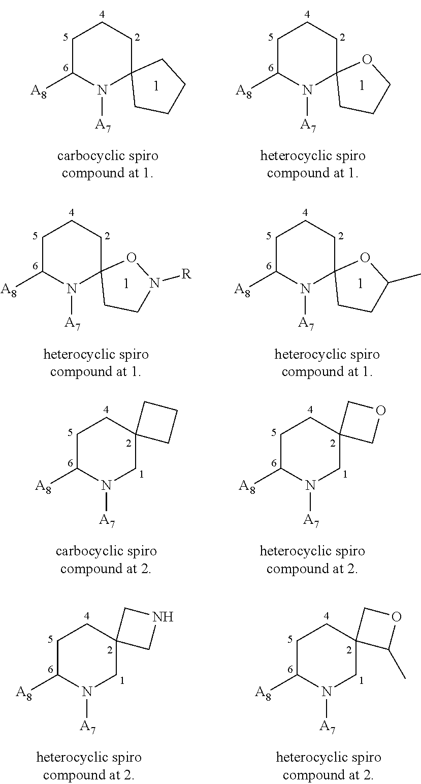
C1C([A8])N([A7])C2(CC1)CCCC2.C1C([A8])N([A7])C2(CC1)CCCO2.C1C([A8])N([A7])C2(CC1)CCN([R])O2.C1C([A8])N([A7])C2(CC1)CCC(C)O2.C1C([A8])N([A7])CC2(C1)CCC2.C1C([A8])N([A7])CC2(C1)COC2.C1C([A8])N([A7])CC2(C1)CNC2.C1C([A8])N([A7])CC2(C1)C(C)OC2
